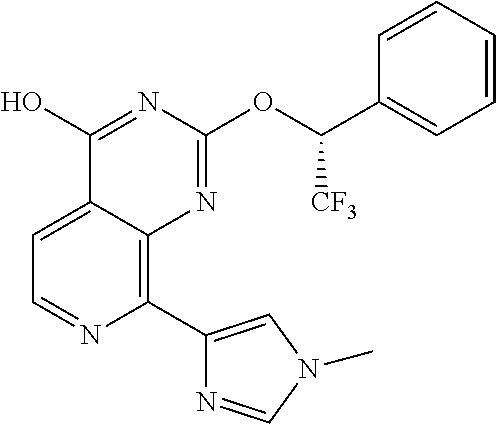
C1=C2C(=C(C3=CN(C)C=N3)N=C1)N=C(OC(C1=CC=CC=C1)[CF3])N=C2O
